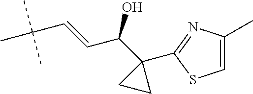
C(C=CC(C1(C2=NC(C)=CS2)CC1)O)(C)(C)C
